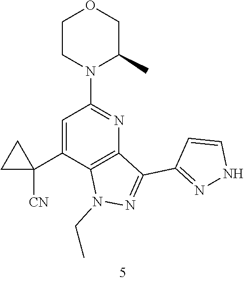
C1=C(C2([CN])CC2)C2=C(N=C1N1C(C)COCC1)C(C1=NNC=C1)=NN2CC
